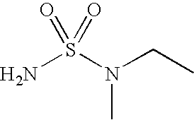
NS(N(CC)C)(=O)=O
